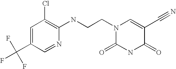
C1=C(C(F)(F)F)C=NC(NCCN2C(=O)NC(=O)C(C#N)=C2)=C1Cl
